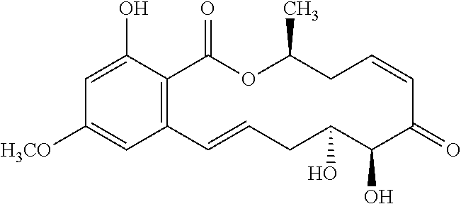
C12=C(C(O)=CC([H3CO])=C1)C(=O)OC(C)CC=CC(=O)C(O)C(O)CC=C2
